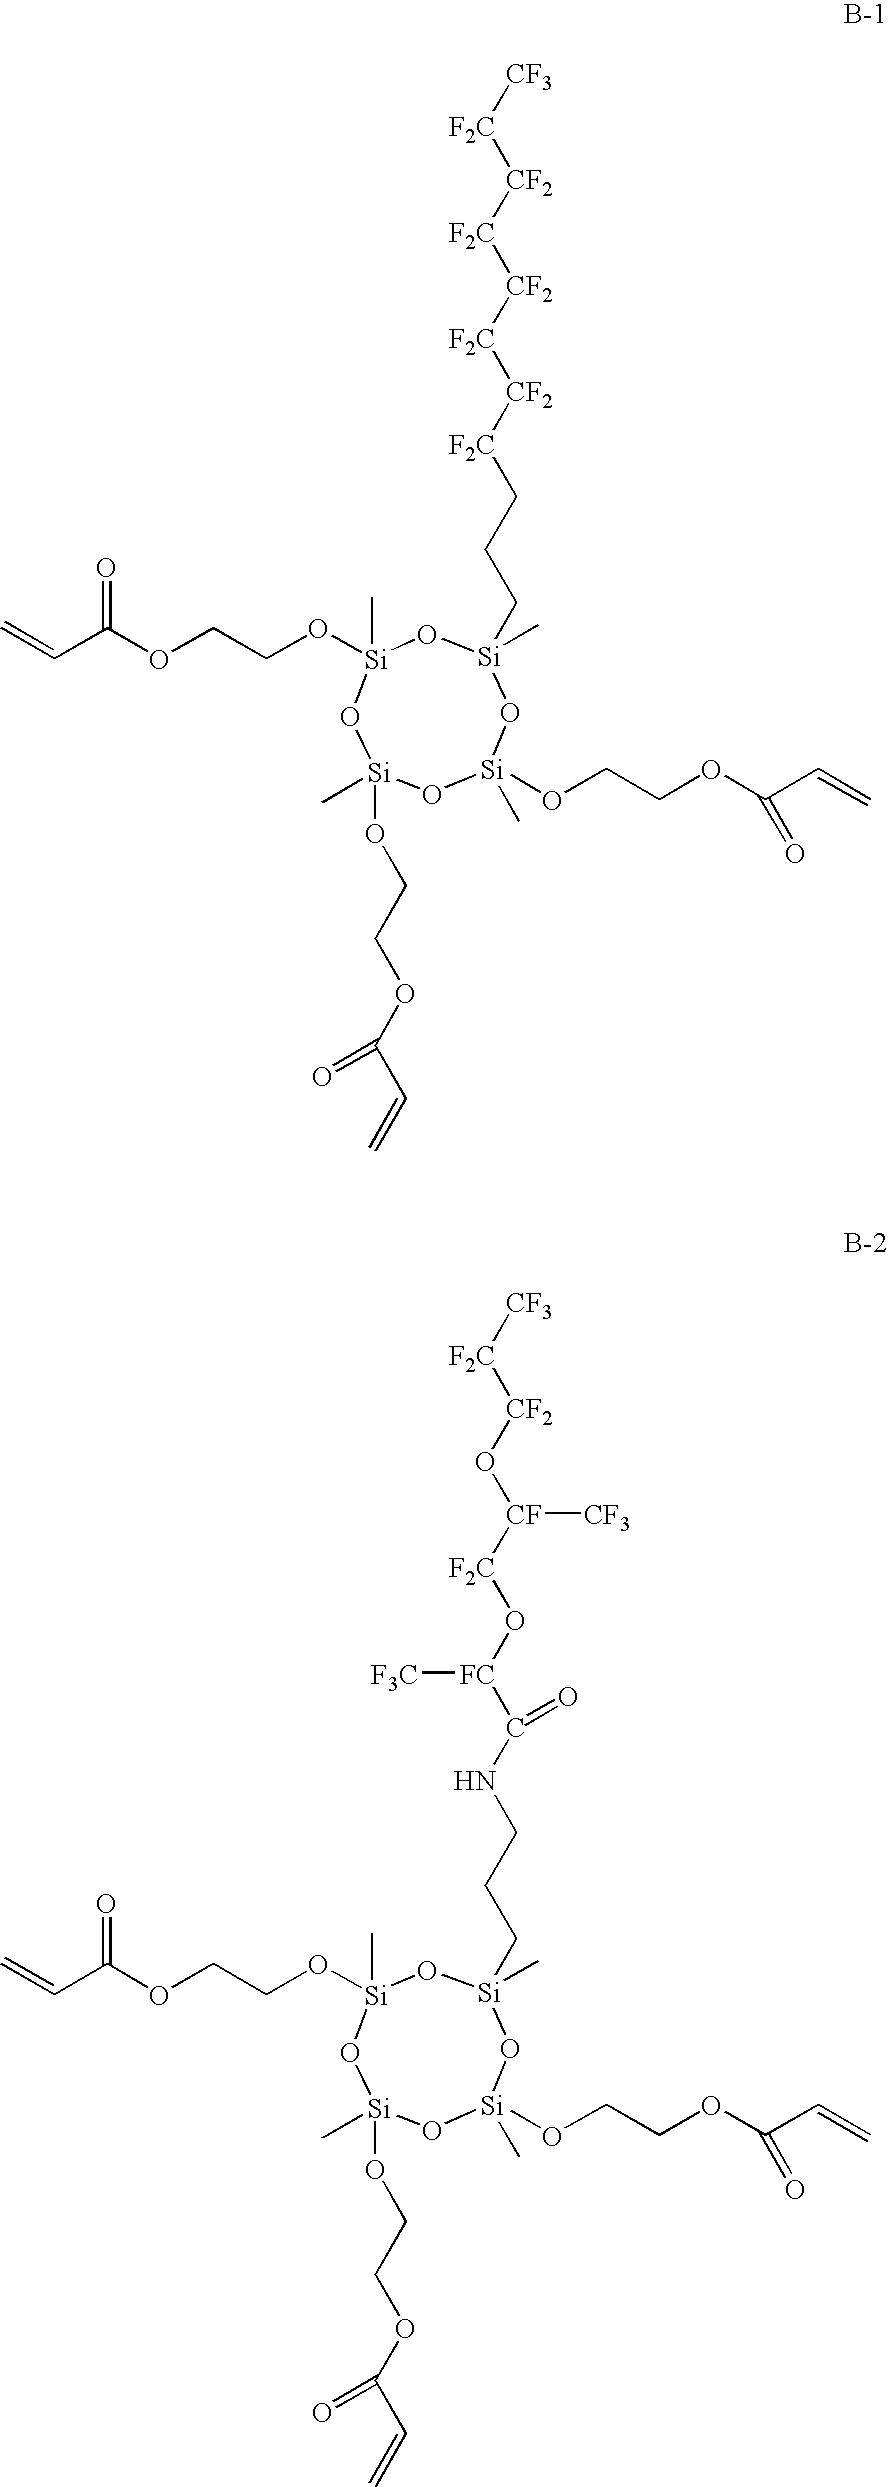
[CF3][F2C][CF2][F2C][CF2][F2C][CF2][F2C]CCC[Si]1(C)O[Si](OCCOC(C=C)=O)(C)O[Si](C)(OCCOC(C=C)=O)O[Si](OCCOC(C=C)=O)(C)O1.[CF3][F2C][CF2]O[CF]([F2C]O[FC](C(NCCC[Si]1(C)O[Si](OCCOC(C=C)=O)(C)O[Si](C)(OCCOC(C=C)=O)O[Si](OCCOC(C=C)=O)(C)O1)=O)[F3C])[CF3]
